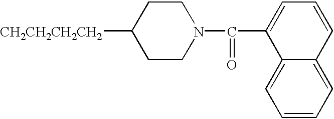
C1CN(C(=O)C2=CC=CC3=CC=CC=C23)CCC1[CH2CH2CH2CH2]
